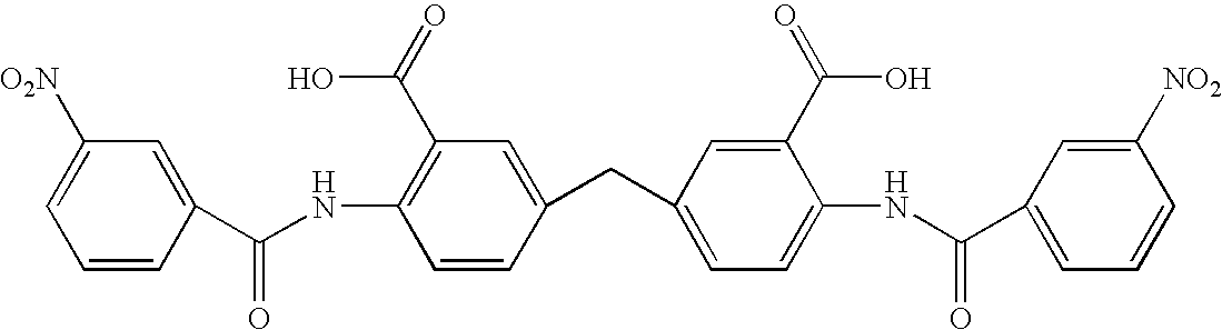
C1(CC2=CC=C(NC(C3=CC=CC([NO2])=C3)=O)C(C(O)=O)=C2)=CC(C(O)=O)=C(NC(C2=CC([O2N])=CC=C2)=O)C=C1
